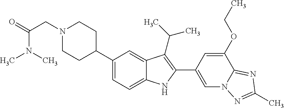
C1(C2CCN(CC(N(C)C)=O)CC2)=CC=C2C(=C1)C(C(C)C)=C(C1=CN3C(=NC(C)=N3)C(OCC)=C1)N2
